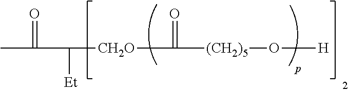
[CH2O](C(=O)[(CH2)5]O[H])C(C(C)=O)[Et]
